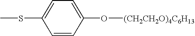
C1=CC(O[(CH2CH2O)4C6H13])=CC=C1SC
